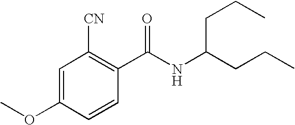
C1=C(OC)C=CC(C(NC(CCC)CCC)=O)=C1[CN]
